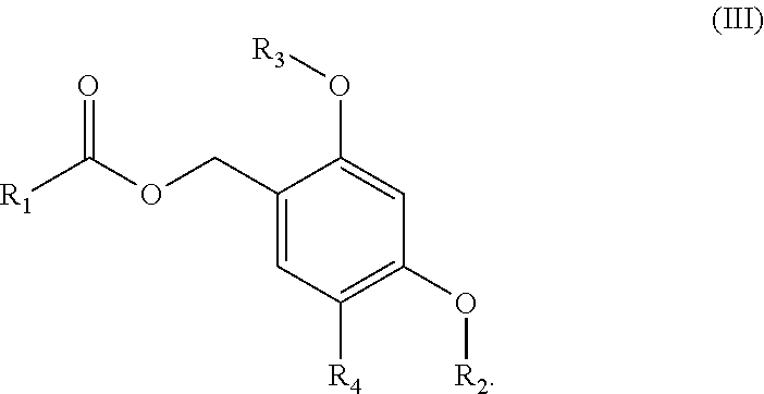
C1(COC([R1])=O)=CC([R4])=C(O[R2])C=C1O[R3]
